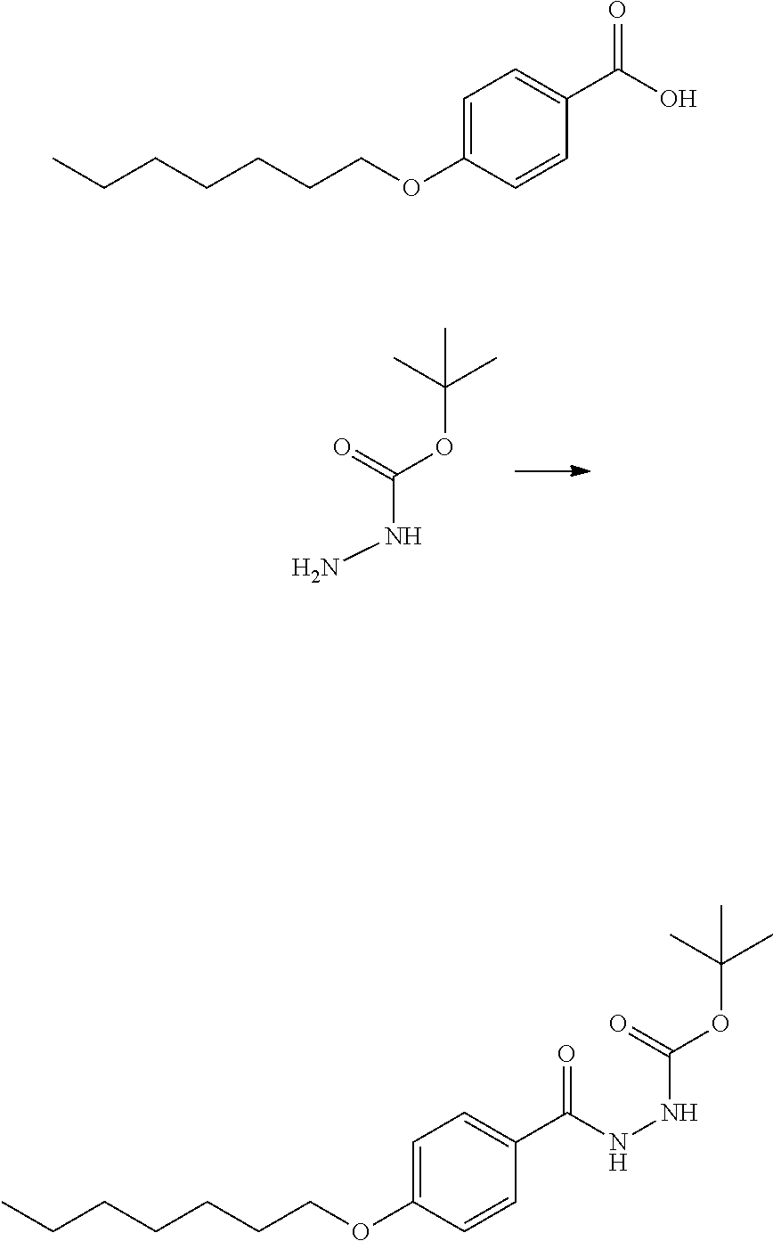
O=C(OC(C)(C)C)NN.CCCCCCCOC1=CC=C(C(O)=O)C=C1.CCCCCCCOC1=CC=C(C(=O)NNC(=O)OC(C)(C)C)C=C1
